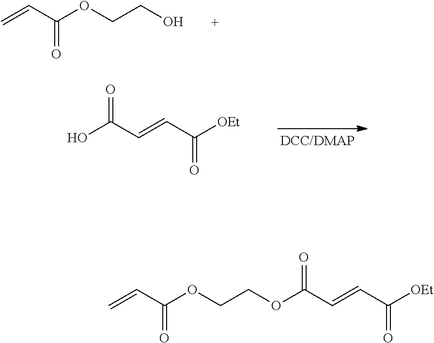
C=CC(OCCOC(C=CC([OEt])=O)=O)=O.C=CC(OCCO)=O.C(=CC(O)=O)C([OEt])=O
